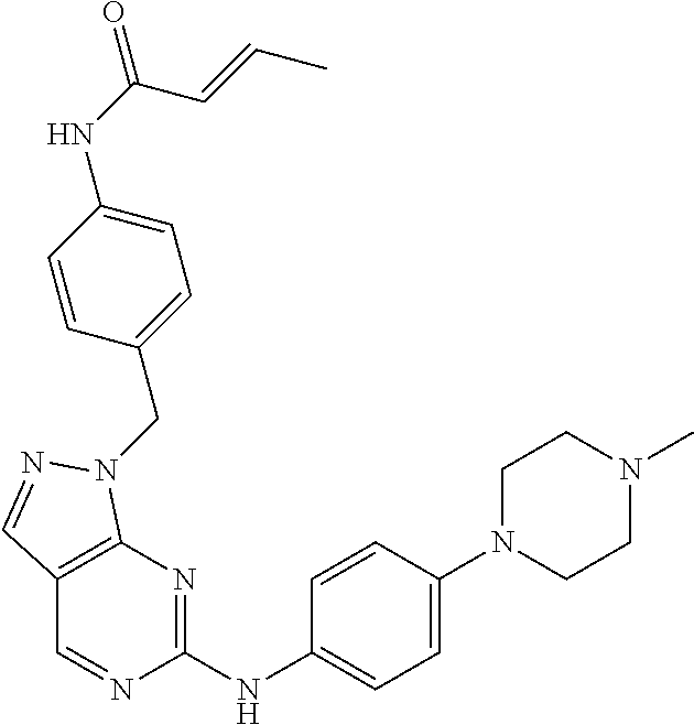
C1(NC2=NC3=C(C=N2)C=NN3CC2=CC=C(NC(=O)C=CC)C=C2)=CC=C(N2CCN(C)CC2)C=C1
